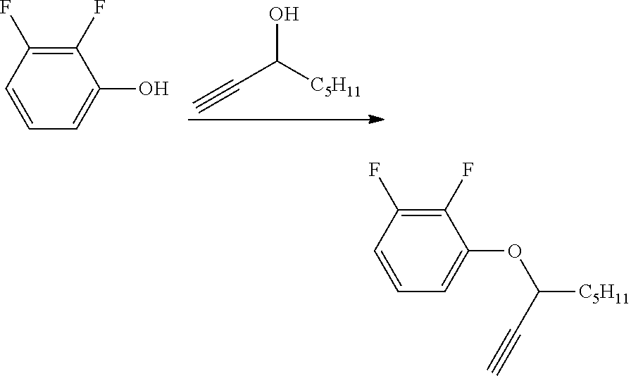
C#CC(O)[C5H11].C1=CC=C(O)C(F)=C1F.C1=CC=C(OC(C#C)[C5H11])C(F)=C1F
